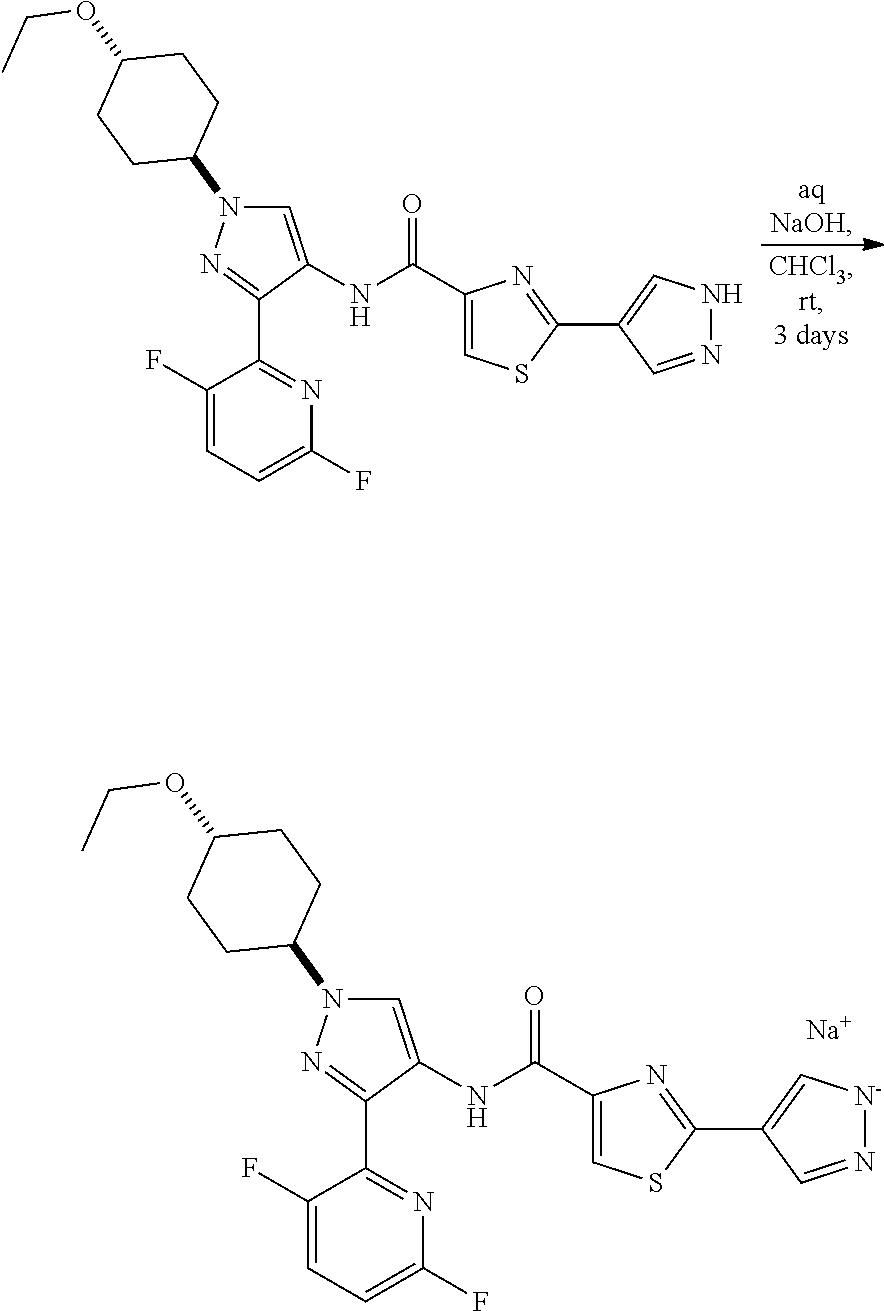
C1CC(N2C=C(NC(C3=CSC(C4=CNN=C4)=N3)=O)C(C3=NC(F)=CC=C3F)=N2)CCC1OCC.C1CC(N2C=C(NC(C3=CSC(C4=C[N-]N=C4)=N3)=O)C(C3=NC(F)=CC=C3F)=N2)CCC1OCC.[Na]
